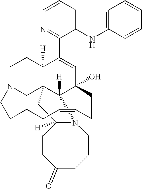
C1=CN=C(C2=CC3(O)C4([H])C5(C2([H])CCN(C5)CCCCC=CCC3)CC2([H])CCC(=O)CCCN42)C2=C1C1=C(N2)C=CC=C1
